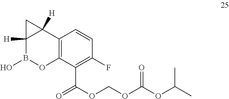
C(OC(OC(C)C)=O)OC(=O)C1=C(F)C=CC2=C1OB(O)C1([H])C2([H])C1
